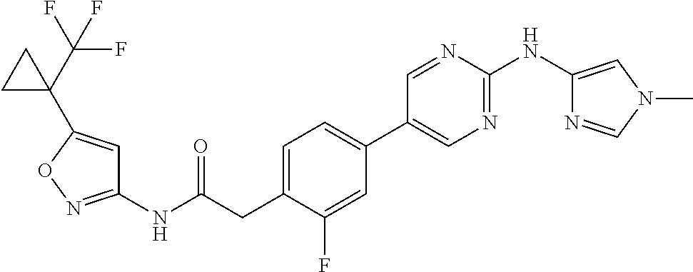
C1=C(CC(NC2=NOC(C3(C(F)(F)F)CC3)=C2)=O)C(F)=CC(C2=CN=C(NC3=CN(C)C=N3)N=C2)=C1
